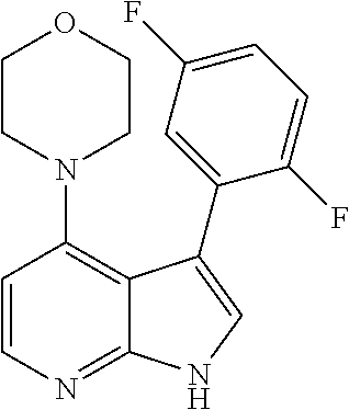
C1=CN=C2C(=C1N1CCOCC1)C(C1=CC(F)=CC=C1F)=CN2
